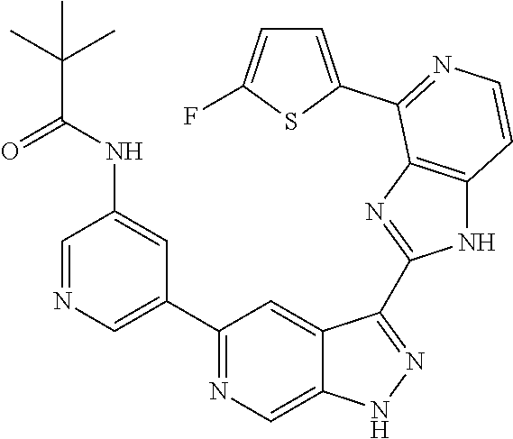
C1=NC=C(C2=NC=C3C(=C2)C(C2=NC4=C(N2)C=CN=C4C2=CC=C(F)S2)=NN3)C=C1NC(C(C)(C)C)=O
